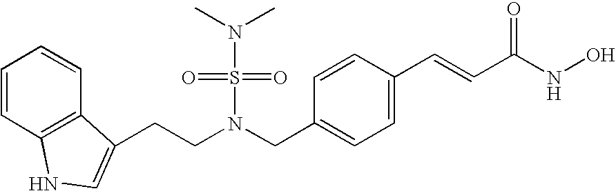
C1=CC2=C(C=C1)C(CCN(CC1=CC=C(C=CC(NO)=O)C=C1)S(N(C)C)(=O)=O)=CN2
